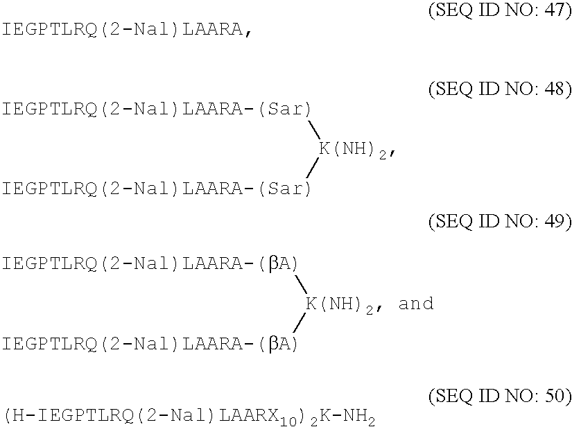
[K(NH)2]([IEGPTLRQ(2-Nal)LAARA-(bA)])[IEGPTLRQ(2-Nal)LAARA-(bA)].[K(NH)2]([IEGPTLRQ(2-Nal)LAARA-(Sar)])[IEGPTLRQ(2-Nal)LAARA-(Sar)]
